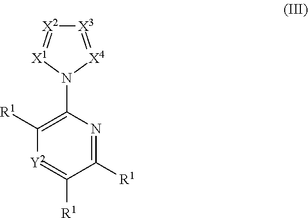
C1([R1])=C(N2[X4]=[X3][X2]=[X1]2)N=C([R1])C([R1])=[Y2]1
